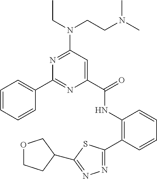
C1=CC=CC(C2=NC(C(NC3=C(C4=NN=C(C5CCOC5)S4)C=CC=C3)=O)=CC(N(CCN(C)C)CC)=N2)=C1
